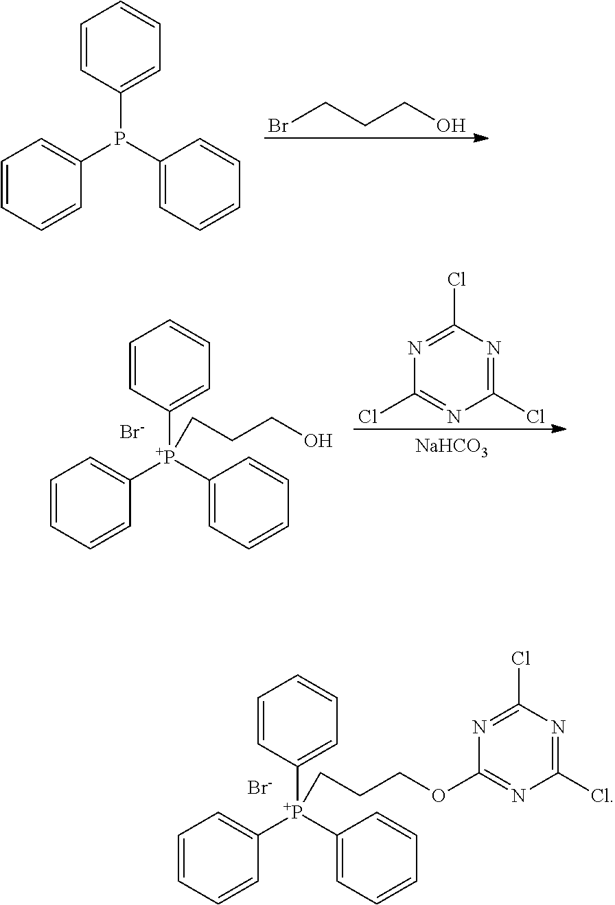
C1(P(C2=CC=CC=C2)C2=CC=CC=C2)=CC=CC=C1.BrCCCO.N1=C(Cl)N=C(Cl)N=C1Cl.[NaHCO3].C1([P+](C2=CC=CC=C2)(C2=CC=CC=C2)CCCO)=CC=CC=C1.[Br-].C1([P+](C2=CC=CC=C2)(C2=CC=CC=C2)CCCOC2=NC(Cl)=NC(Cl)=N2)=CC=CC=C1.[Br-]
